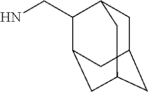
C1C2CC3CC(C(CN)C1C3)C2
